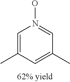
C1=C(C)C=C(C)C=N1O
